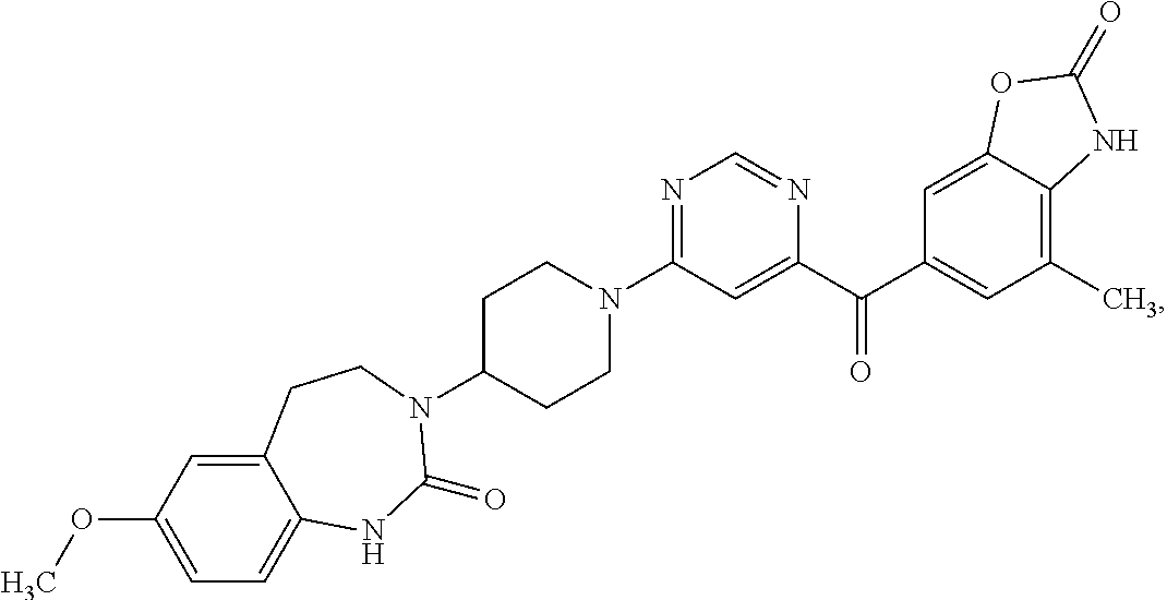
N1=C(N2CCC(N3C(=O)NC4=CC=C(OC)C=C4CC3)CC2)C=C(C(C2=CC(C)=C3C(=C2)OC(=O)N3)=O)N=C1
